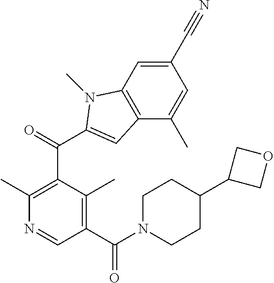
C1(C#N)=CC2=C(C(C)=C1)C=C(C(C1=C(C)N=CC(C(N3CCC(C4COC4)CC3)=O)=C1C)=O)N2C
